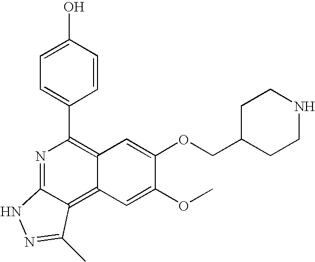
C1=C(O)C=CC(C2=C3C(=C4C(=N2)NN=C4C)C=C(OC)C(OCC2CCNCC2)=C3)=C1
